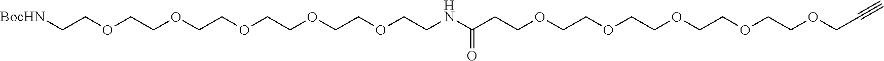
[BocHN]CCOCCOCCOCCOCCOCCNC(CCOCCOCCOCCOCCOCC#C)=O
